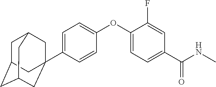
C1=C(C23CC4CC(CC(C2)C4)C3)C=CC(OC2=CC=C(C(NC)=O)C=C2F)=C1
